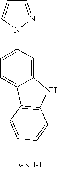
C1=NN(C2=CC=C3C(=C2)NC2=C3C=CC=C2)C=C1
